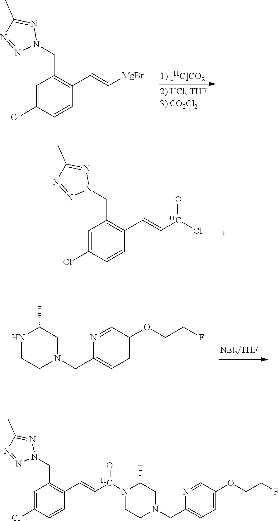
C1=C(Cl)C=CC(C=C[MgBr])=C1CN1N=C(C)N=N1.C1=C(Cl)C=CC(C=C[11C](Cl)=O)=C1CN1N=C(C)N=N1.N1CCN(CC2=CC=C(OCCF)C=N2)CC1C.C1=C(Cl)C=CC(C=C[11C](=O)N2CCN(CC3=CC=C(OCCF)C=N3)CC2C)=C1CN1N=C(C)N=N1
